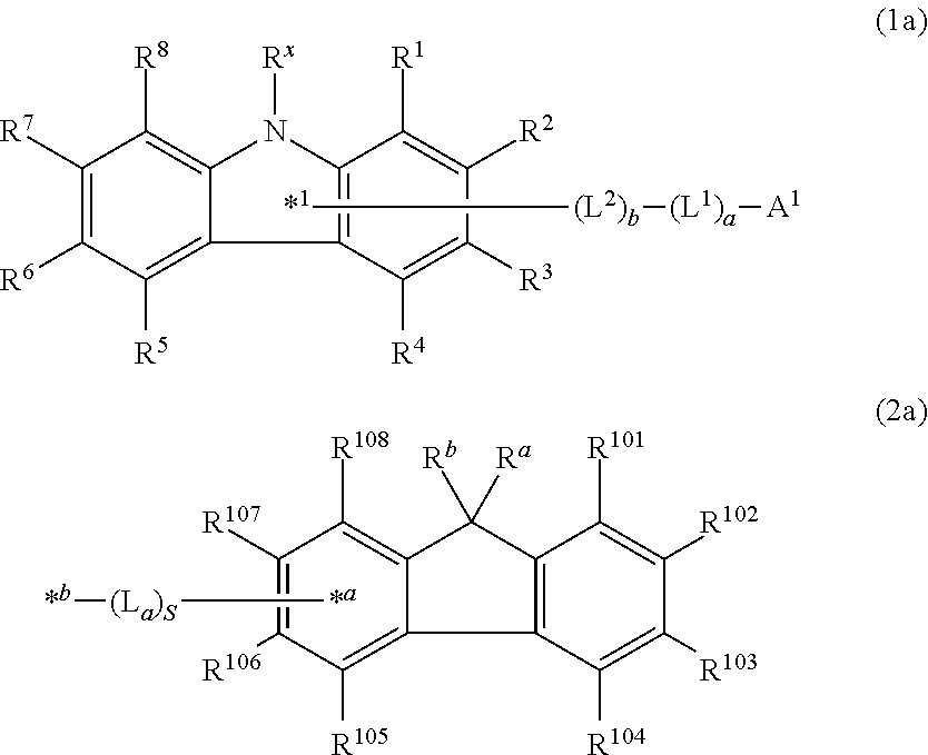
C1([R7])=C([R6])C([R5])=C2C(=C1[R8])N([Rx])C1=C2C([R4])=C([R3])C([R2])=C1[R1].[*1][(L2)b][(L1)a][A1].C1([R102])=C([R101])C2=C(C([R104])=C1[R103])C1=C([R105])C([R106])=C([R107])C([R108])=C1C2([Ra])[Rb].[*a][(La)S][*b]
